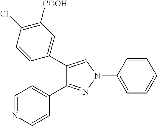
C1(C2=CC([COOH])=C(Cl)C=C2)=CN(C2=CC=CC=C2)N=C1C1=CC=NC=C1
